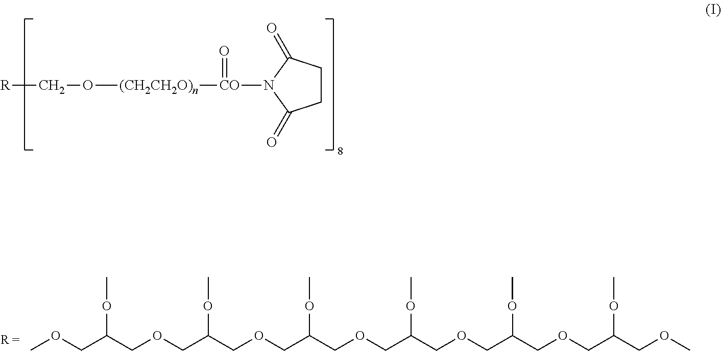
[R]CO[(CH2CH2O)n][CO](N1C(=O)CCC1=O)=O.COCC(COCC(COCC(COCC(COCC(COCC(COC)OC)OC)OC)OC)OC)OC
